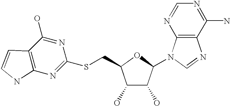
C1(O)C(O)C(N2C3=C(N=C2)C(N)=NC=N3)OC1CSC1=NC2=C(C(O)=N1)C=CN2
